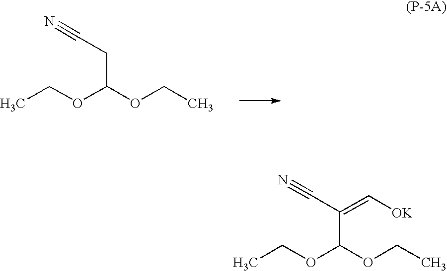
CCOC(OCC)CC#N.CCOC(OCC)C(C#N)=C[OK]
